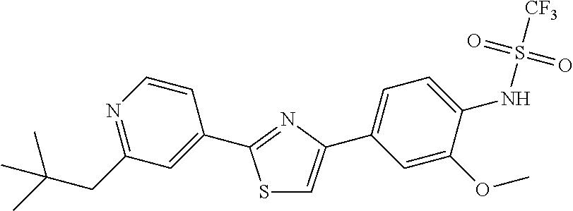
S1C=C(C2=CC=C(NS([CF3])(=O)=O)C(OC)=C2)N=C1C1=CC(CC(C)(C)C)=NC=C1
